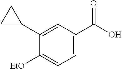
C1=C(C(O)=O)C=C(C2CC2)C([EtO])=C1
